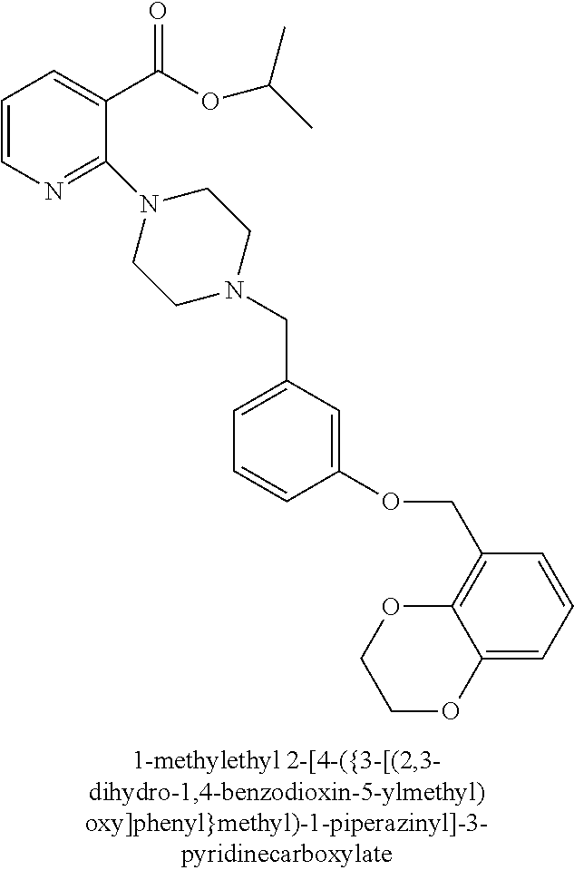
C1=CN=C(N2CCN(CC3=CC=CC(OCC4=C5C(=CC=C4)OCCO5)=C3)CC2)C(C(OC(C)C)=O)=C1
